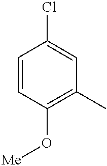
C1=CC(O[Me])=C(C)C=C1Cl
